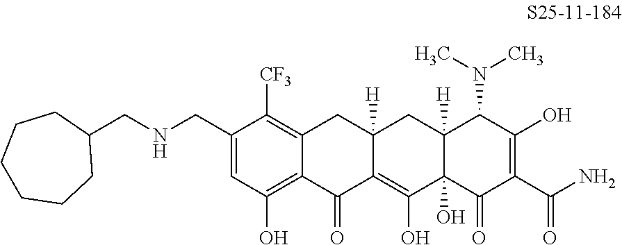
C1(CNCC2CCCCCC2)=CC(O)=C2C(=C1[CF3])CC1([H])C(=C(O)C3(O)C([H])(C1)C(N(C)C)C(O)=C(C(N)=O)C3=O)C2=O
